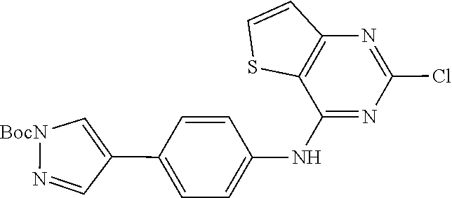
N1=C(Cl)N=C(NC2=CC=C(C3=C[BocN]N=C3)C=C2)C2=C1C=CS2
